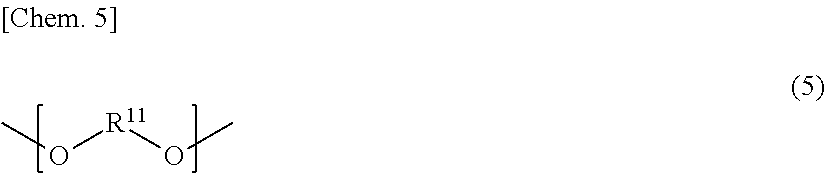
O(C)[R11]OC
